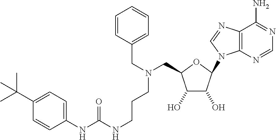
C12=C(N=CN=C1N)N(C1OC(CN(CCCNC(NC3=CC=C(C(C)(C)C)C=C3)=O)CC3=CC=CC=C3)C(O)C1O)C=N2
